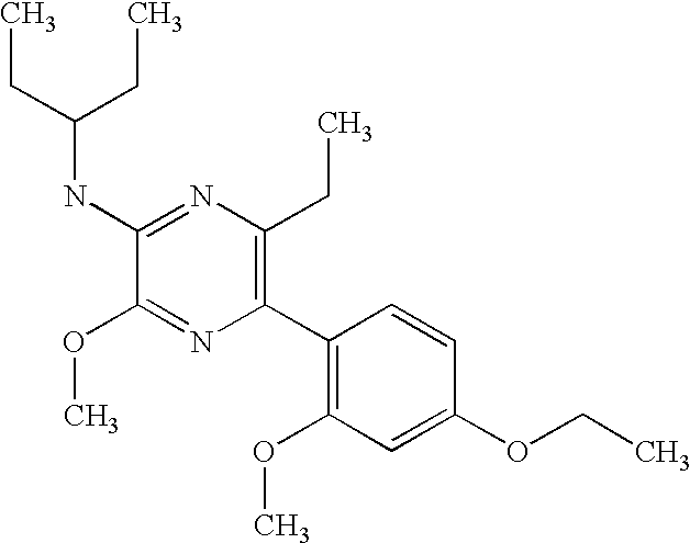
C1(NC(CC)CC)=NC(CC)=C(C2=C(OC)C=C(OCC)C=C2)N=C1OC
